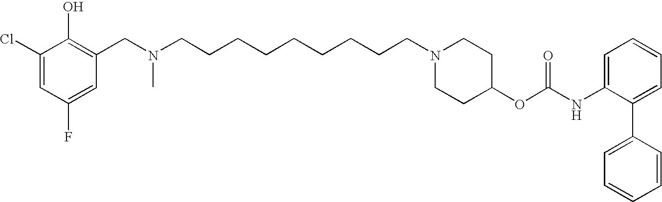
C1(Cl)=CC(F)=CC(CN(CCCCCCCCCN2CCC(OC(NC3=CC=CC=C3C3=CC=CC=C3)=O)CC2)C)=C1O
